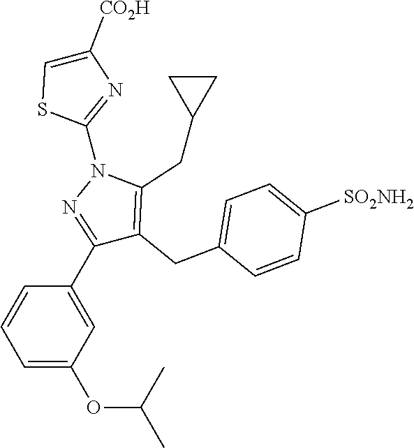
C1=C(OC(C)C)C=C(C2=NN(C3=NC([CO2H])=CS3)C(CC3CC3)=C2CC2=CC=C([SO2NH2])C=C2)C=C1
